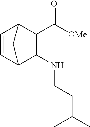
[OMe]C(C1C(NCCC(C)C)C2C=CC1C2)=O
